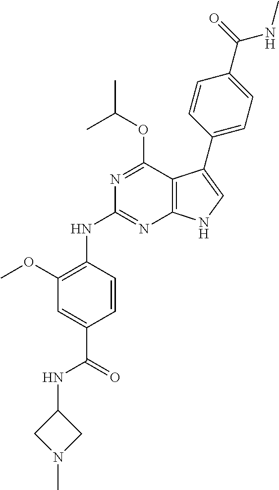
N1=C(OC(C)C)C2=C(N=C1NC1=C(OC)C=C(C(NC3CN(C)C3)=O)C=C1)NC=C2C1=CC=C(C(=O)NC)C=C1
